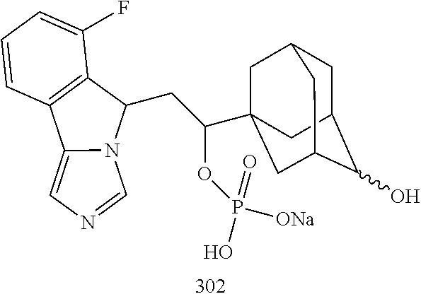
C1=CC2=C(C(CC(OP([ONa])(=O)O)C34CC5CC(C3)C(O)C(C4)C5)N3C2=CN=C3)C(F)=C1
